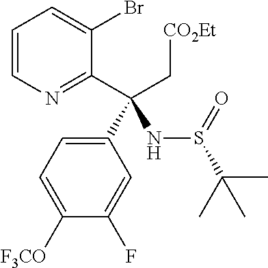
C1=CN=C(C(C[CO2Et])(NS(=O)C(C)(C)C)C2=CC=C([F3CO])C(F)=C2)C(Br)=C1
